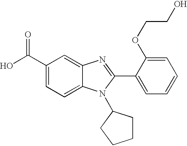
C1(C(O)=O)=CC=C2C(=C1)N=C(C1=CC=CC=C1OCCO)N2C1CCCC1
